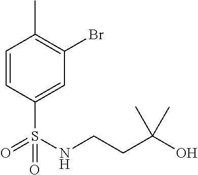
C1=CC(S(=O)(=O)NCCC(O)(C)C)=CC(Br)=C1C
